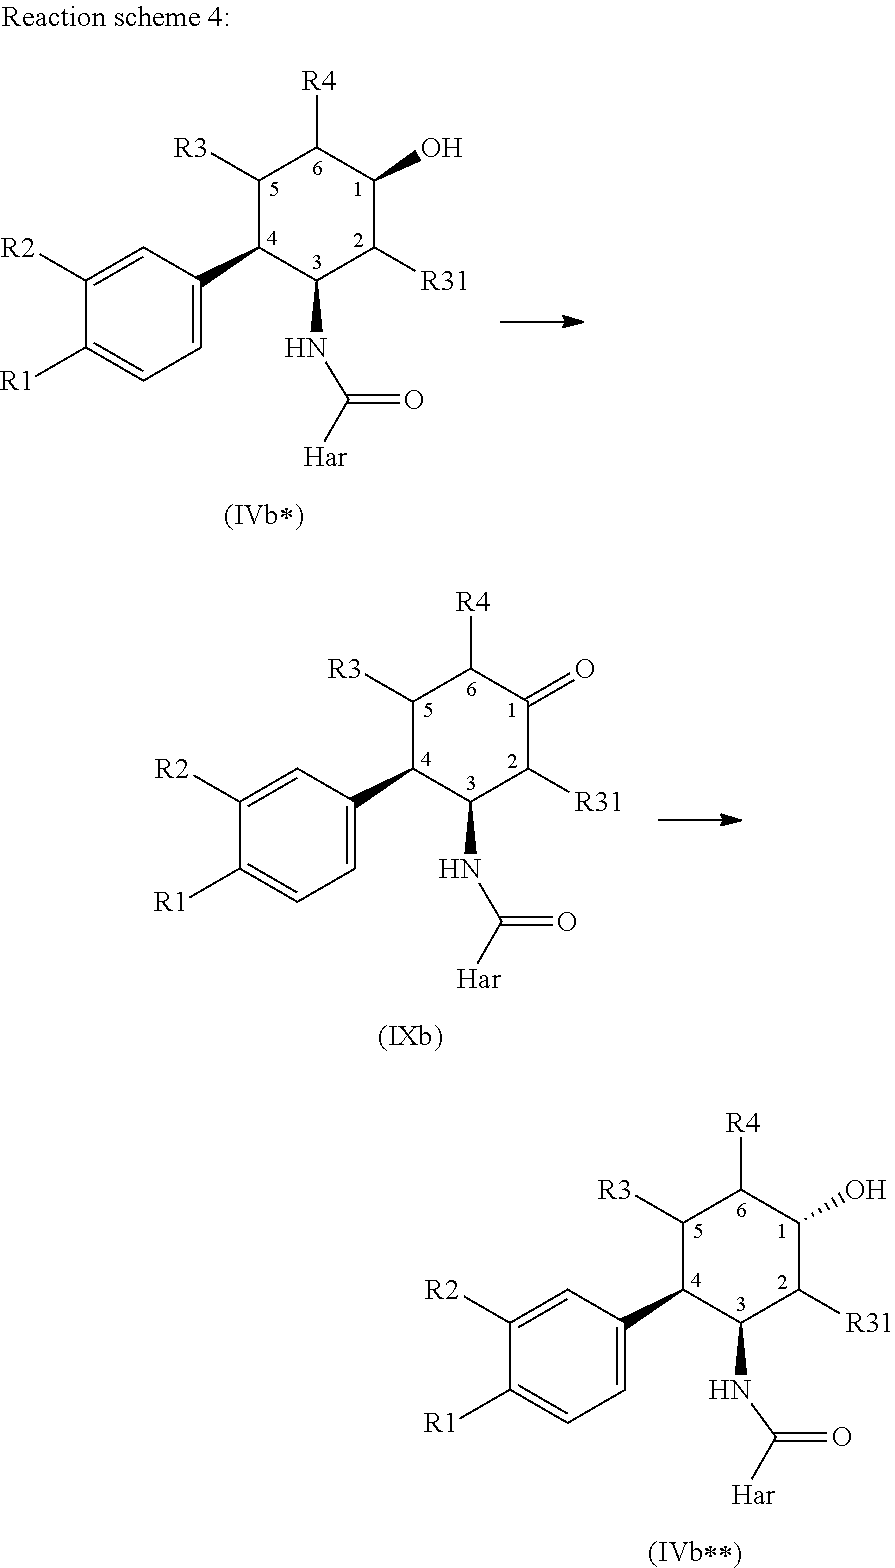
C1([R2])=CC(C2C(NC(=O)[Har])C([R31])C(O)C([R4])C2[R3])=CC=C1[R1].C1([R2])=CC(C2C(NC(=O)[Har])C([R31])C(O)C([R4])C2[R3])=CC=C1[R1].C1([R2])=CC(C2C(NC(=O)[Har])C([R31])C(=O)C([R4])C2[R3])=CC=C1[R1]
